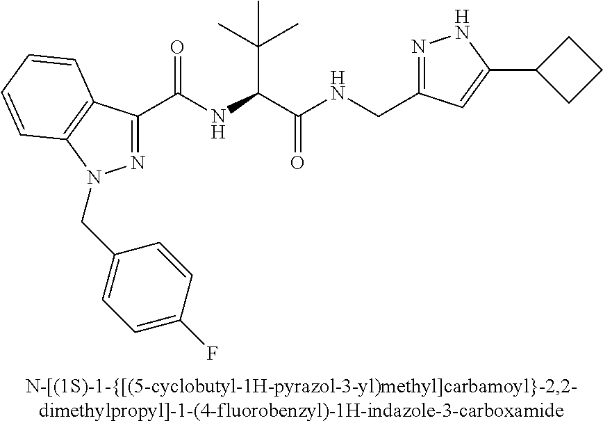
C(=O)(NC(C(C)(C)C)C(=O)NCC1=NNC(C2CCC2)=C1)C1=NN(CC2=CC=C(F)C=C2)C2=C1C=CC=C2
